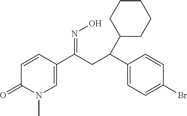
C1=CC(C(CC(C2=CC=C(Br)C=C2)C2CCCCC2)=NO)=CN(C)C1=O
